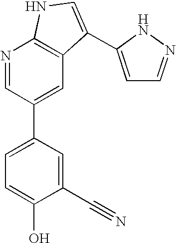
C1(C#N)=CC(C2=CC3=C(N=C2)NC=C3C2=CC=NN2)=CC=C1O
